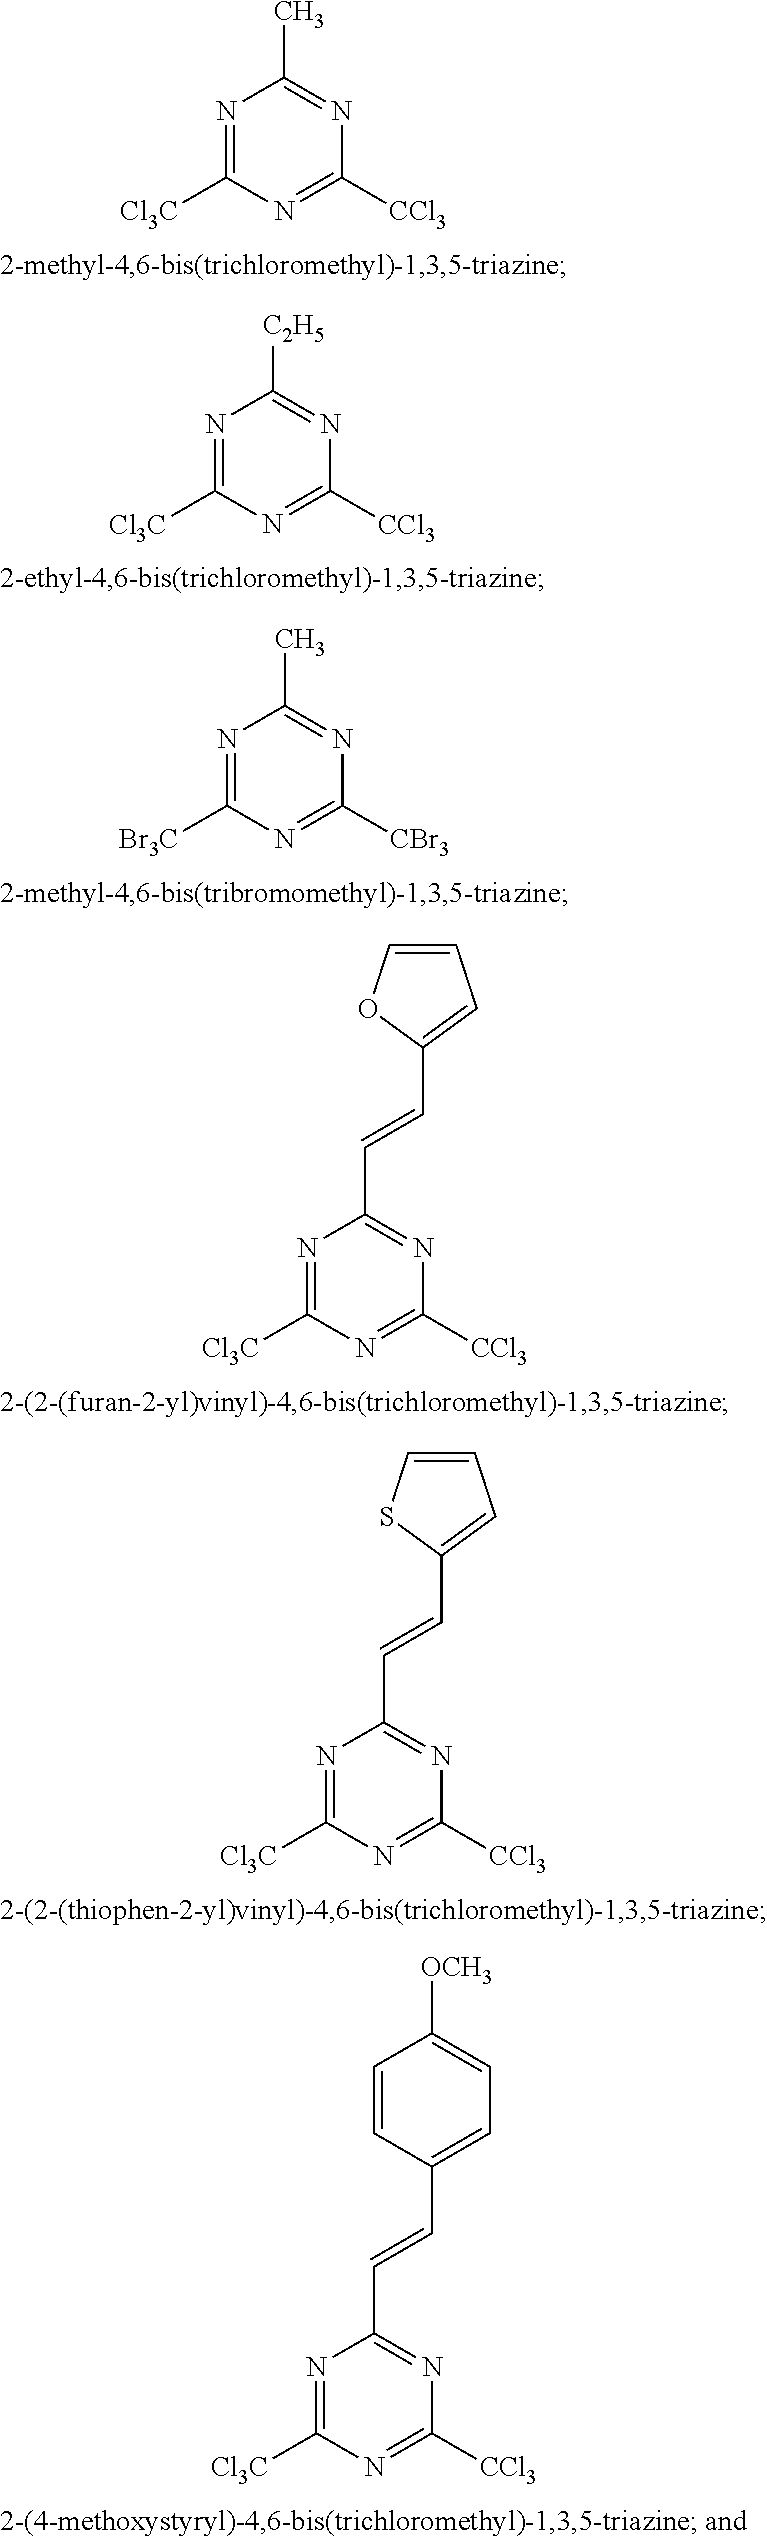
N1=C([Cl3C])N=C([CCl3])N=C1C.N1=C([Cl3C])N=C([CCl3])N=C1[C2H5].N1=C([Br3C])N=C([CBr3])N=C1C.N1=C([Cl3C])N=C([CCl3])N=C1C=CC1=CC=CO1.N1=C([Cl3C])N=C([CCl3])N=C1C=CC1=CC=CS1.N1=C([Cl3C])N=C([CCl3])N=C1C=CC1=CC=C([OCH3])C=C1
